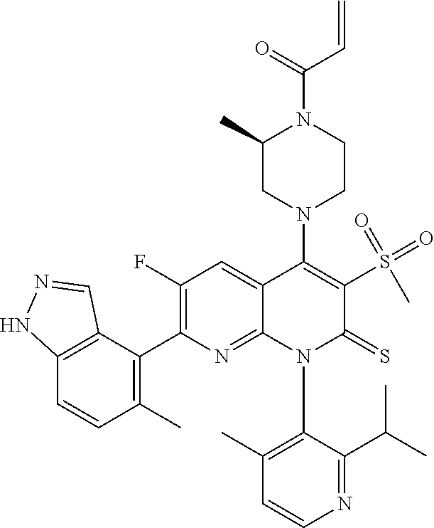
C1=CN=C(C(C)C)C(N2C(=S)C(S(=O)(=O)C)=C(N3CC(C)N(C(C=C)=O)CC3)C3=CC(F)=C(C4=C(C)C=CC5=C4C=NN5)N=C23)=C1C
